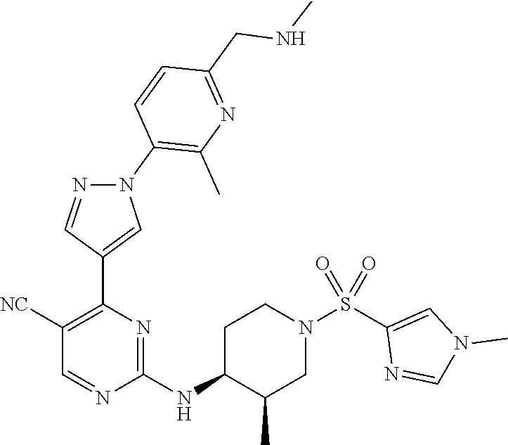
C1([NC])=C(C2=CN(C3=C(C)N=C(CNC)C=C3)N=C2)N=C(NC2C(C)CN(S(C3=CN(C)C=N3)(=O)=O)CC2)N=C1
